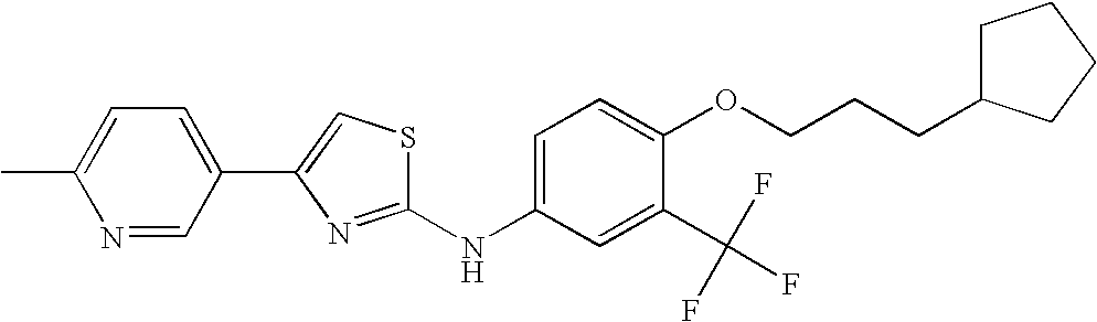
C1(C(F)(F)F)=CC(NC2=NC(C3=CC=C(C)N=C3)=CS2)=CC=C1OCCCC1CCCC1
